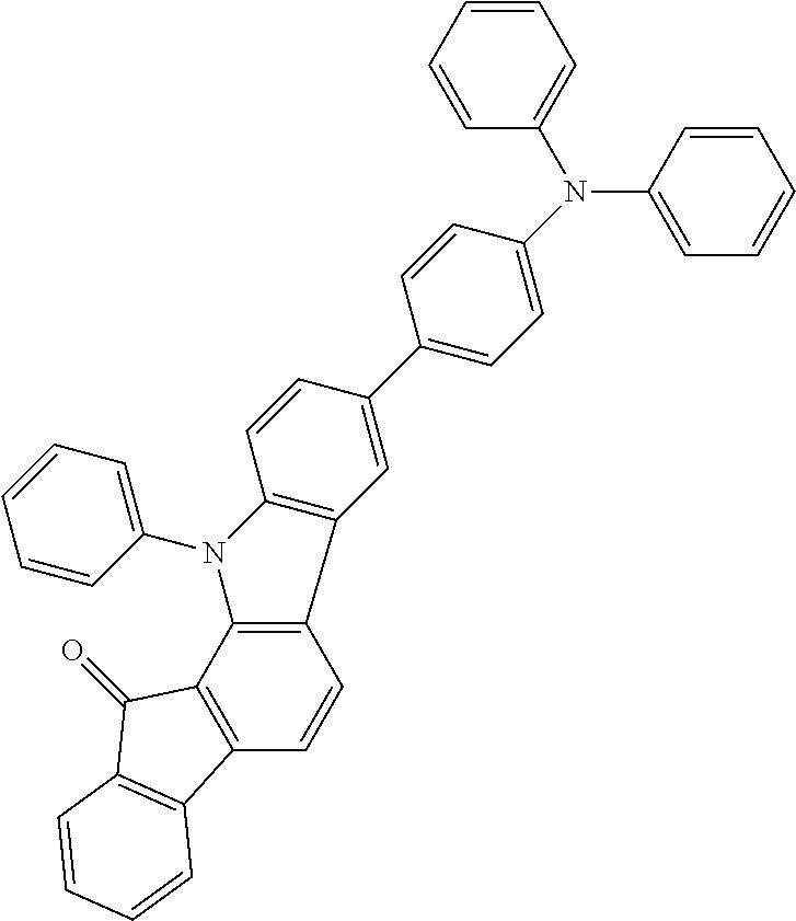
C12=C(C3=C(C=C1)C1=C(C3=O)C=CC=C1)N(C1=CC=CC=C1)C1=C2C=C(C2=CC=C(N(C3=CC=CC=C3)C3=CC=CC=C3)C=C2)C=C1
